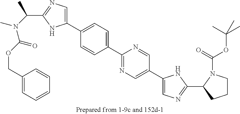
C1(C2=CC=C(C3=CN=C(C(C)N(C(OCC4=CC=CC=C4)=O)C)N3)C=C2)=NC=C(C2=CN=C(C3CCCN3C(=O)OC(C)(C)C)N2)C=N1
